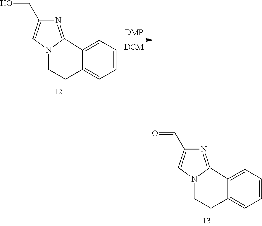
N1=C2N(C=C1CO)CCC1=CC=CC=C21.N1=C2N(C=C1C=O)CCC1=CC=CC=C21
